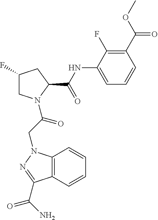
C12=C(N(CC(=O)N3CC(F)CC3C(NC3=CC=CC(C(=O)OC)=C3F)=O)N=C1C(N)=O)C=CC=C2
